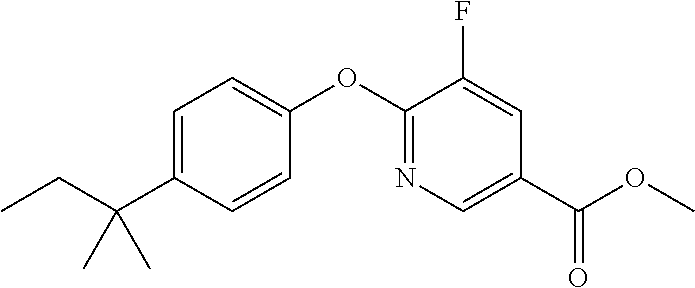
C1(OC2=NC=C(C(OC)=O)C=C2F)=CC=C(C(CC)(C)C)C=C1
